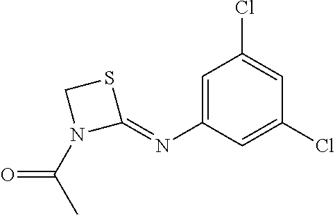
C1=C(N=C2SCN2C(C)=O)C=C(Cl)C=C1Cl
